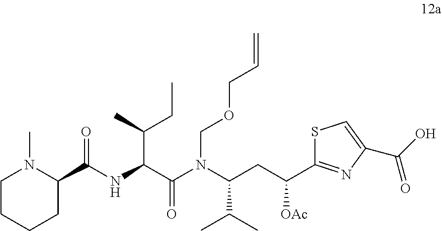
C1CCCC(C(NC(C(N(C(CC(C2=NC(C(O)=O)=CS2)[OAc])C(C)C)COCC=C)=O)C(C)CC)=O)N1C
